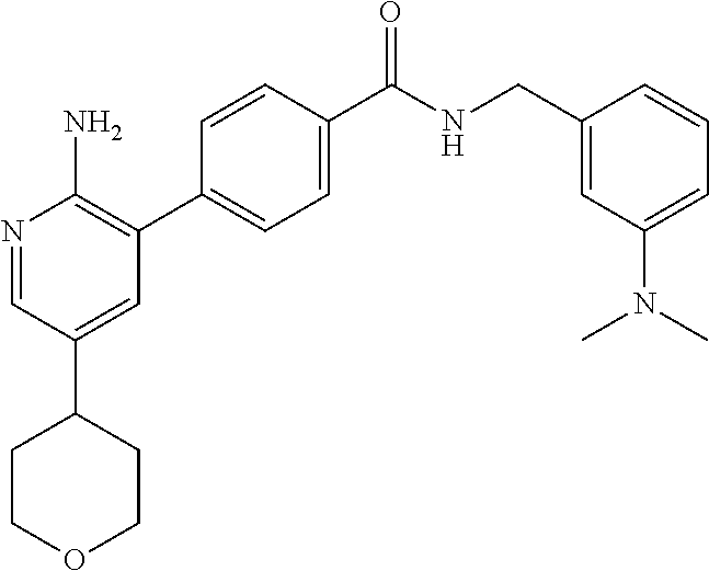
N1=CC(C2CCOCC2)=CC(C2=CC=C(C([NH]CC3=CC(N(C)C)=CC=C3)=O)C=C2)=C1N
